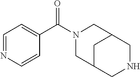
N1(C(C2=CC=NC=C2)=O)CC2CNCC(C1)C2
